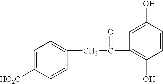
C1=C([HO2C])C=CC(CC(C2=C(O)C=CC(O)=C2)=O)=C1
